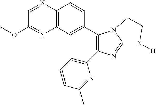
C12=C(C=C(C3=C(C4=CC=CC(C)=N4)N=C4N3CCN4[H])C=C1)N=C(OC)C=N2
